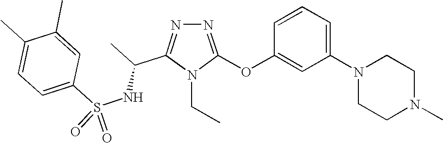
N1=C(OC2=CC(N3CCN(C)CC3)=CC=C2)N(CC)C(C(C)NS(C2=CC=C(C)C(C)=C2)(=O)=O)=N1
